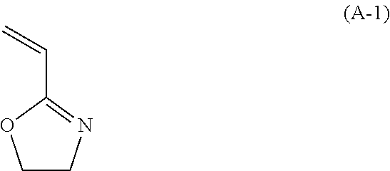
C1CN=C(C=C)O1
